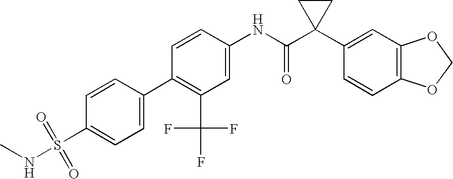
C1(NC(C2(C3=CC4=C(C=C3)OCO4)CC2)=O)=CC(C(F)(F)F)=C(C2=CC=C(S(=O)(=O)NC)C=C2)C=C1
